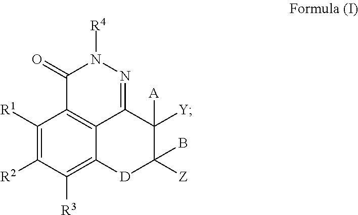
C1(=O)C2=C3C(=NN1[R4])C([Y])([A])C([Z])(B)[D]C3=C([R3])C([R2])=C2[R1]
